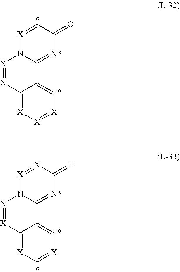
[X]1=CC(=O)[N*]=C2N1[X]=[X]C1=[X][X]=[X]C=C21.[X]1=[X]C(=O)[N*]=C2N1[X]=[X]C1=[X]C=[X]C=C21
